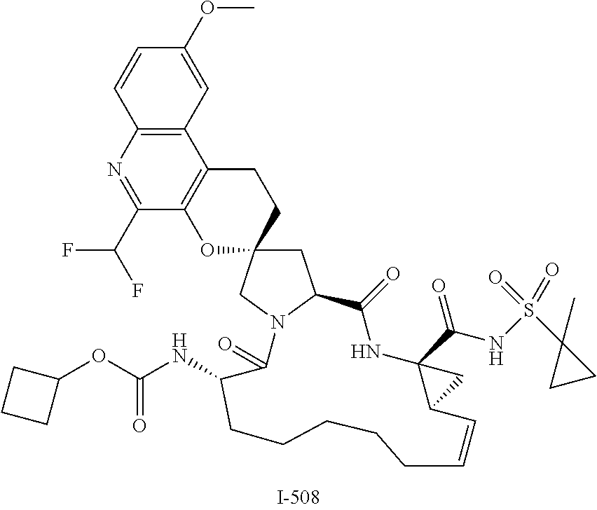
C1=CC2=C(C=C1OC)C1=C(C(C(F)F)=N2)OC2(CC1)CC1N(C2)C(=O)C(NC(OC2CCC2)=O)CCCCCC=CC2C(C(NS(C3(C)CC3)(=O)=O)=O)(NC1=O)C2
